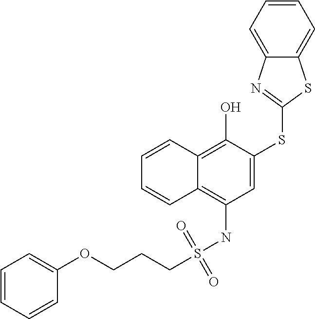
C1=C(SC2=NC3=CC=CC=C3S2)C(O)=C2C(=C1NS(CCCOC1=CC=CC=C1)(=O)=O)C=CC=C2
